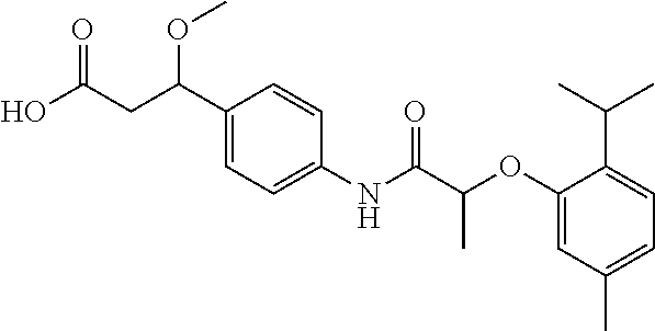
C1(C(CC(O)=O)OC)=CC=C(NC(C(OC2=CC(C)=CC=C2C(C)C)C)=O)C=C1
